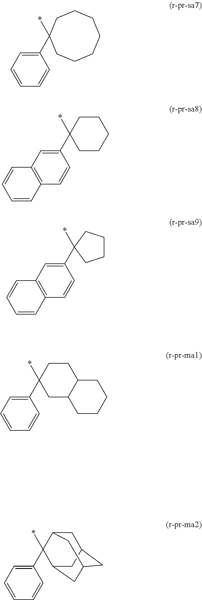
C1(C2(*)CCCCCCC2)=CC=CC=C1.C1(C2(*)CCCCC2)=CC2=C(C=C1)C=CC=C2.C1(C2(*)CCCC2)=CC2=C(C=C1)C=CC=C2.C1(C2(*)CC3C(CC2)CCCC3)=CC=CC=C1.C1(C2(*)C3CC4CC(CC2C4)C3)=CC=CC=C1
